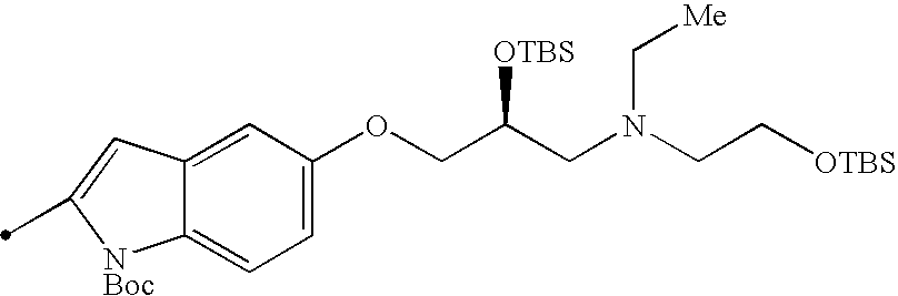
C12=CC(OCC(CN(CC[OTBS])C[Me])[OTBS])=CC=C1[NBoc]C(C)=C2
